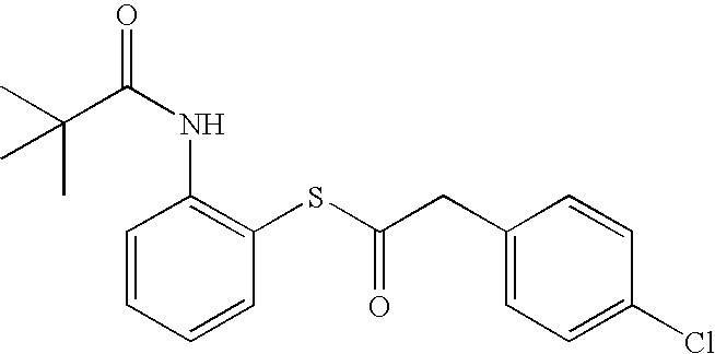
CC(C(NC1=C(SC(CC2=CC=C(Cl)C=C2)=O)C=CC=C1)=O)(C)C
